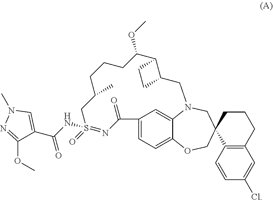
C1C(C)CS(=O)(NC(=O)C2=CN(C)N=C2OC)=NC(=O)C2=CC=C3C(=C2)N(CC2C(C(OC)CC1)CC2)CC1(CO3)C2=C(CCC1)C=C(Cl)C=C2
